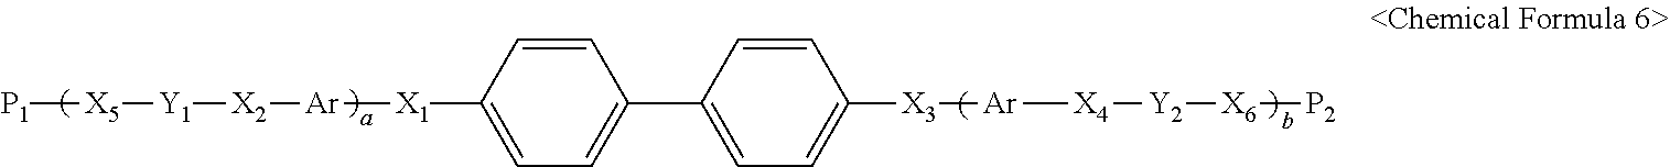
[P1][X5][Y1][X2][Ar][X1]C1=CC=C(C2=CC=C([X3][Ar][X4][Y2][X6][P2])C=C2)C=C1
